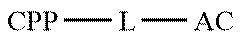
[CPP][L][AC]
